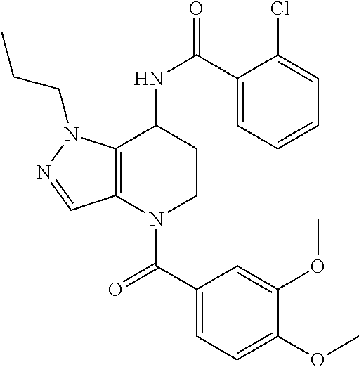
C1(C(=O)N2CCC(NC(=O)C3=CC=CC=C3Cl)C3=C2C=NN3CCC)=CC=C(OC)C(OC)=C1
